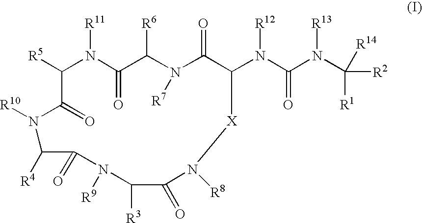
[R5]C1N([R11])C(=O)C([R6])N([R7])C(=O)C(N(C(N(C([R2])([R14])[R1])[R13])=O)[R12])[X]N([R8])C(=O)C([R3])N([R9])C(=O)C([R4])N([R10])C1=O
